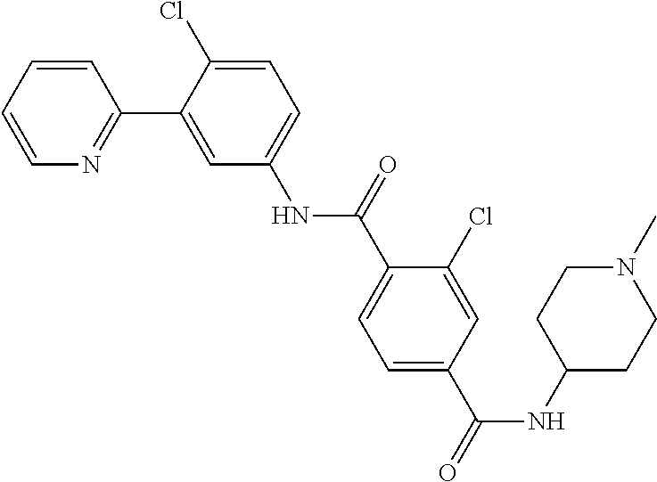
C1=CN=C(C2=CC(NC(C3=CC=C(C(NC4CCN(C)CC4)=O)C=C3Cl)=O)=CC=C2Cl)C=C1
